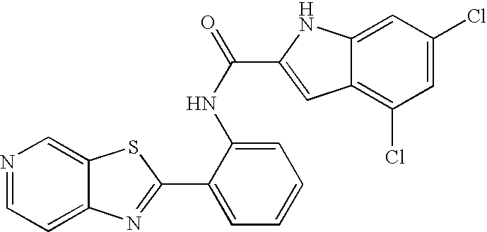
C12=CC=NC=C1SC(C1=CC=CC=C1NC(=O)C1=CC3=C(Cl)C=C(Cl)C=C3N1)=N2
